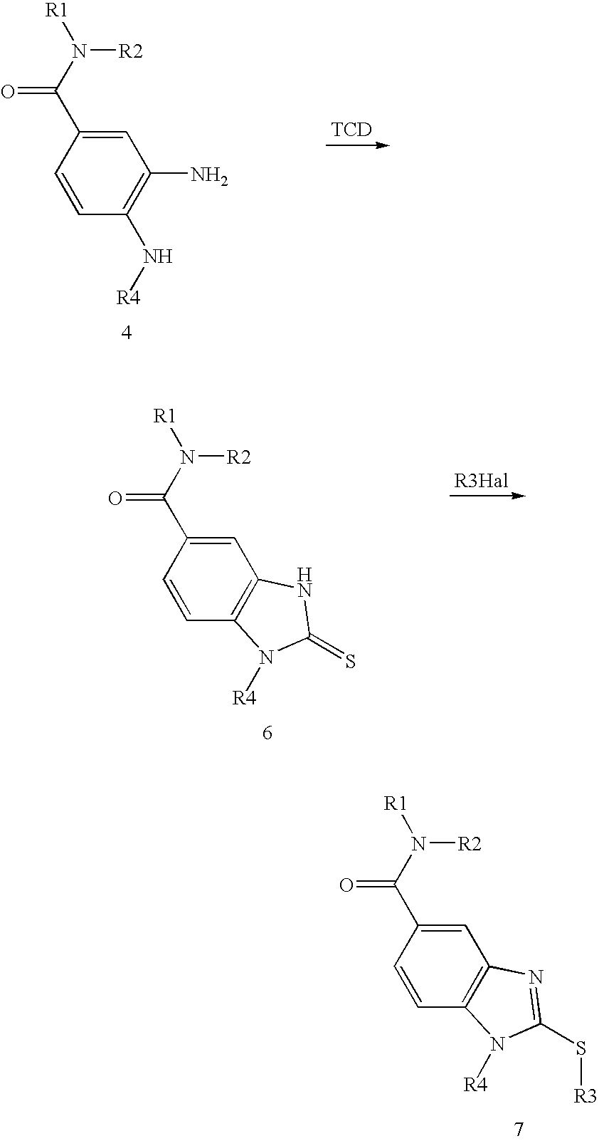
C1=C(C(N([R1])[R2])=O)C=CC(N[R4])=C1N.[TCD].C1=C(C(N([R1])[R2])=O)C=CC2=C1NC(=S)N2[R4].C1=C(C(N([R1])[R2])=O)C=CC2=C1N=C(S[R3])N2[R4]
